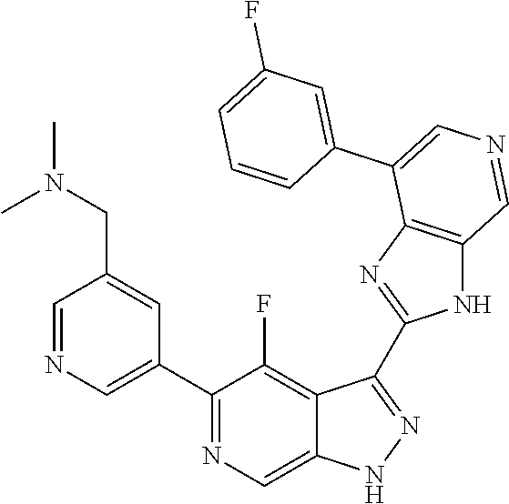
C1(C2=CN=CC(CN(C)C)=C2)=NC=C2C(=C1F)C(C1=NC3=C(N1)C=NC=C3C1=CC(F)=CC=C1)=NN2
